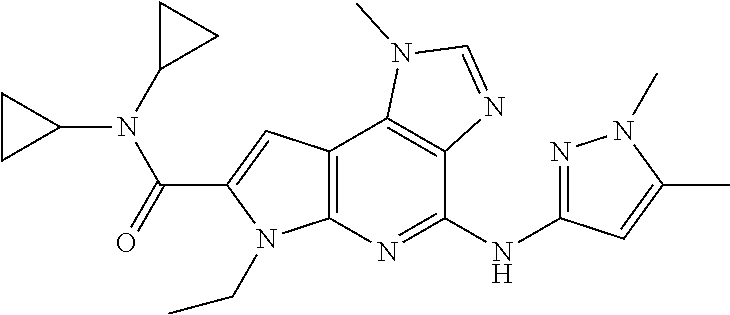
C12=C(N=C(NC3=NN(C)C(C)=C3)C3=C1N(C)C=N3)N(CC)C(C(=O)N(C1CC1)C1CC1)=C2
